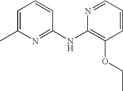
N1=C(NC2=C(OCC)C=CC=N2)C=CC=C1C
